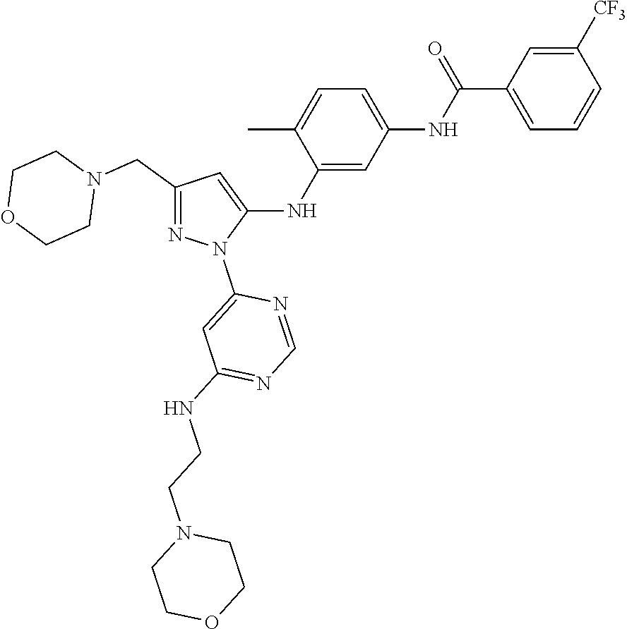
C1(CN2CCOCC2)=NN(C2=CC(NCCN3CCOCC3)=NC=N2)C(NC2=CC(NC(C3=CC=CC([CF3])=C3)=O)=CC=C2C)=C1
